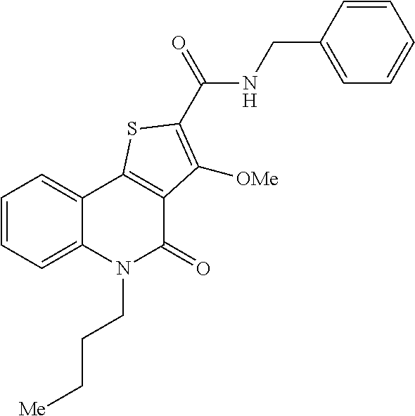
C1=CC=C2C(=C1)C1=C(C(=O)N2CCC[Me])C([OMe])=C(C(NCC2=CC=CC=C2)=O)S1
